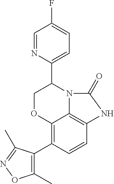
C12=C(C3=C(C)ON=C3C)C=CC3=C1N(C(C1=CC=C(F)C=N1)CO2)C(=O)N3
